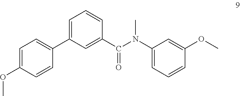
C1(N(C)C(C2=CC(C3=CC=C(OC)C=C3)=CC=C2)=O)=CC=CC(OC)=C1
